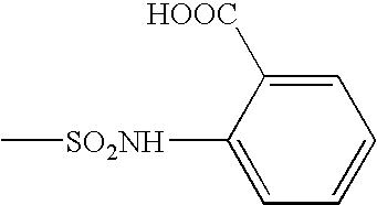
C1([SO2NH]C)=CC=CC=C1[HOOC]
